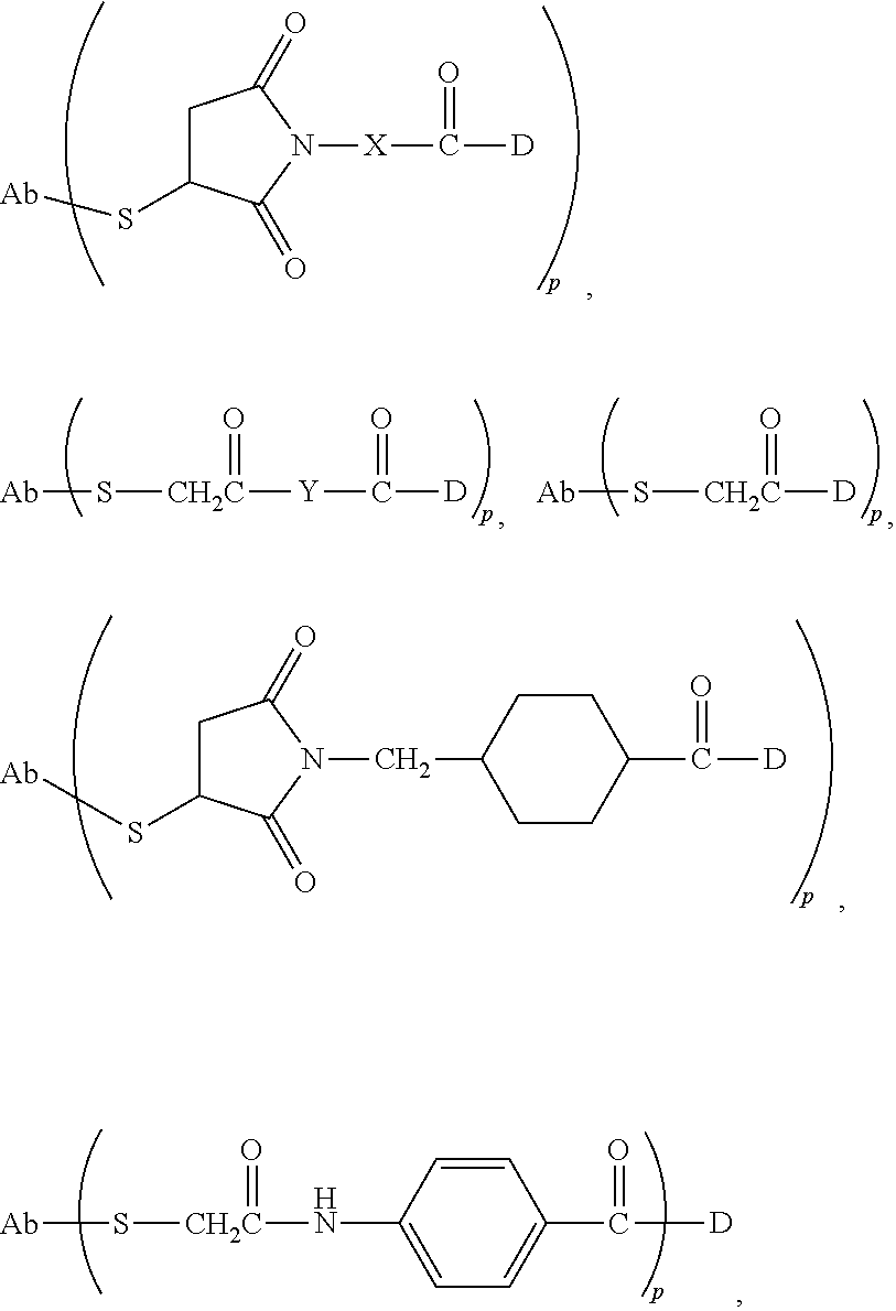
C1C(S[Ab])C(=O)N([X]C(=O)[D])C1=O.C1C(S[Ab])C(=O)N(CC2CCC(C(=O)[D])CC2)C1=O.[Ab]S[CH2C](NC1=CC=C(C(=O)[D])C=C1)=O.[Ab]S[CH2C]([Y]C(=O)[D])=O.[Ab]S[CH2C]([D])=O
